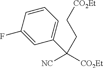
C1(F)=CC(C([CO2Et])([NC])CC[CO2Et])=CC=C1
